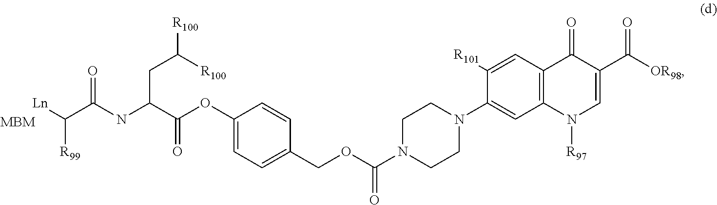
C1(OC(C(NC(C([Ln])[R99])=O)CC([R100])[R100])=O)=CC=C(COC(N2CCN(C3=CC4=C(C=C3[R101])C(=O)C(C([OR98])=O)=CN4[R97])CC2)=O)C=C1.[MBM]
